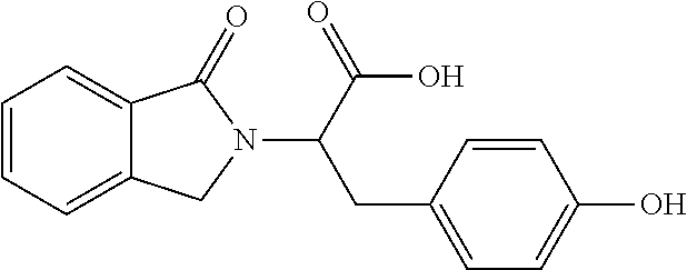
C1=CC=C2C(=C1)C(=O)N(C(CC1=CC=C(O)C=C1)C(O)=O)C2
